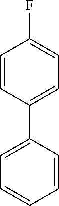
C1=CC(C2=CC=C(F)C=C2)=CC=C1
